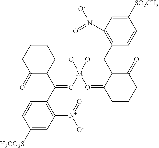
C1([SO2CH3])=CC([N+](=O)[O-])=C(C2=O[M]3(O=C4C2C(=O)CCC4)O=C2C(C(C4=C([N+](=O)[O-])C=C([H3CO2S])C=C4)=O3)C(=O)CCC2)C=C1
